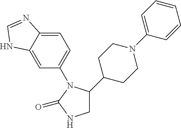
C1(N2C(=O)NCC2C2CCN(C3=CC=CC=C3)CC2)=CC=C2C(=C1)NC=N2
